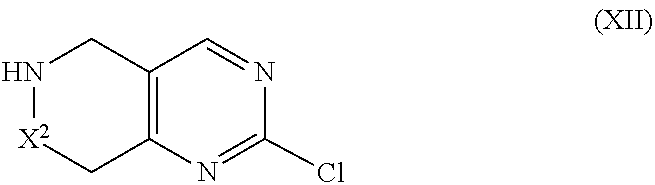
ClC1=NC2=C(CN[X2]C2)C=N1
